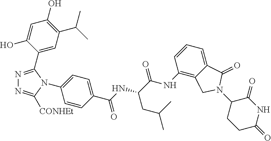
N1=C(C2=CC(C(C)C)=C(O)C=C2O)N(C2=CC=C(C(=O)NC(CC(C)C)C(NC3=C4C(=CC=C3)C(=O)N(C3CCC(=O)NC3=O)C4)=O)C=C2)C([CONHEt])=N1
